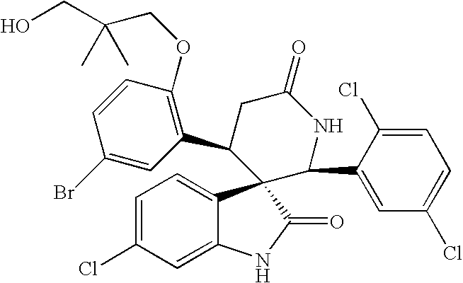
C1(C2CC(=O)NC(C3=CC(Cl)=CC=C3Cl)C23C2=CC=C(Cl)C=C2NC3=O)=C(OCC(CO)(C)C)C=CC(Br)=C1
